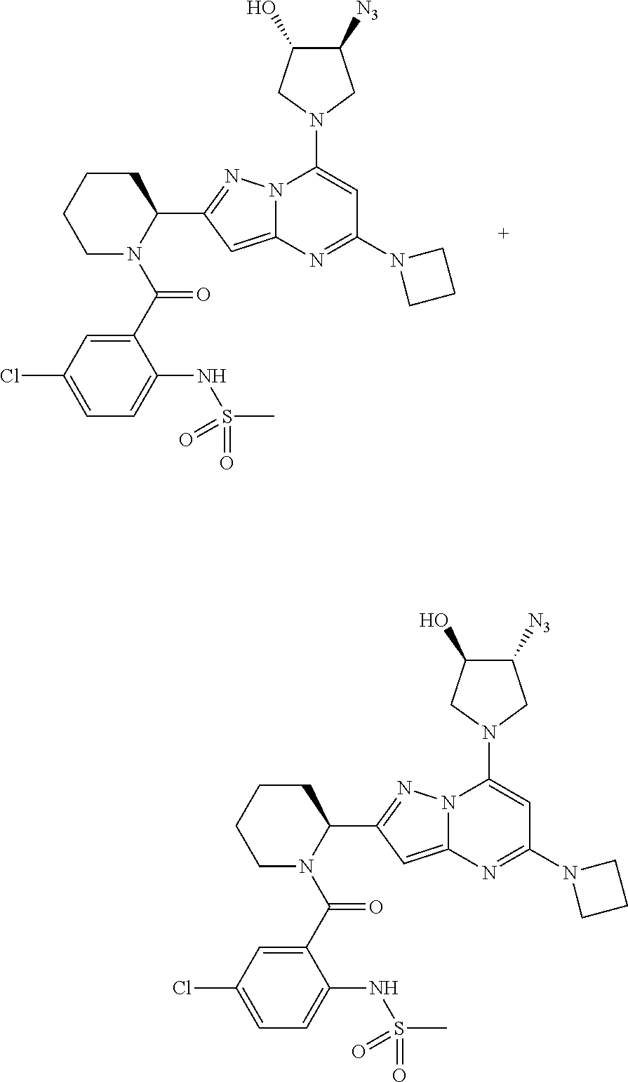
C1CCN(C(C2=CC(Cl)=CC=C2NS(C)(=O)=O)=O)C(C2=NN3C(=C2)N=C(N2CCC2)C=C3N2CC([N3])C(O)C2)C1.C1CCN(C(C2=CC(Cl)=CC=C2NS(C)(=O)=O)=O)C(C2=NN3C(=C2)N=C(N2CCC2)C=C3N2CC([N3])C(O)C2)C1
